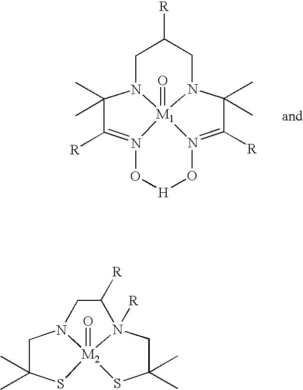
C1(C)(C)C([R])=N2[M1]34(=O)N1CC([R])CN3C(C)(C)C([R])=N4O[H]O2.C1C(C)(C)S[M2]23(=O)N1CC([R])N2([R])CC(C)(C)S3
